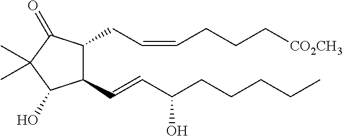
C1(C=CC(CCCCC)O)C(CC=CCCC[CO2CH3])C(=O)C(C)(C)C1O
